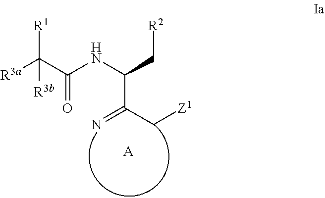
C(=N)(C[Z1])C(NC(C([R1])([R3a])[R3b])=O)C[R2].[A]
